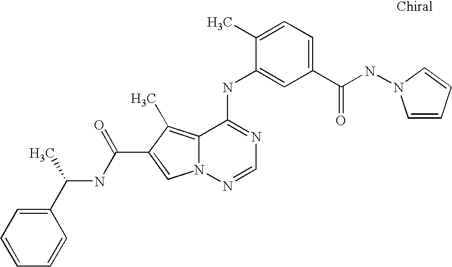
C1(C(NN2C=CC=C2)=O)=CC=C(C)C(NC2=NC=NN3C2=C(C)C(C(NC(C2=CC=CC=C2)C)=O)=C3)=C1
